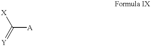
C([A])(=[Y])[X]
